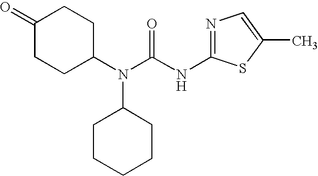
C1(=O)CCC(N(C(NC2=NC=C(C)S2)=O)C2CCCCC2)CC1
